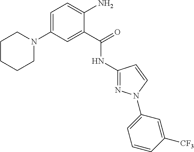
C1(NC(C2=CC(N3CCCCC3)=CC=C2N)=O)=NN(C2=CC=CC([CF3])=C2)C=C1
